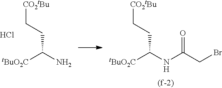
[tBuO2C]C(N)CC[CO2tBu].Cl.[tBuO2C]C(NC(CBr)=O)CC[CO2tBu]
